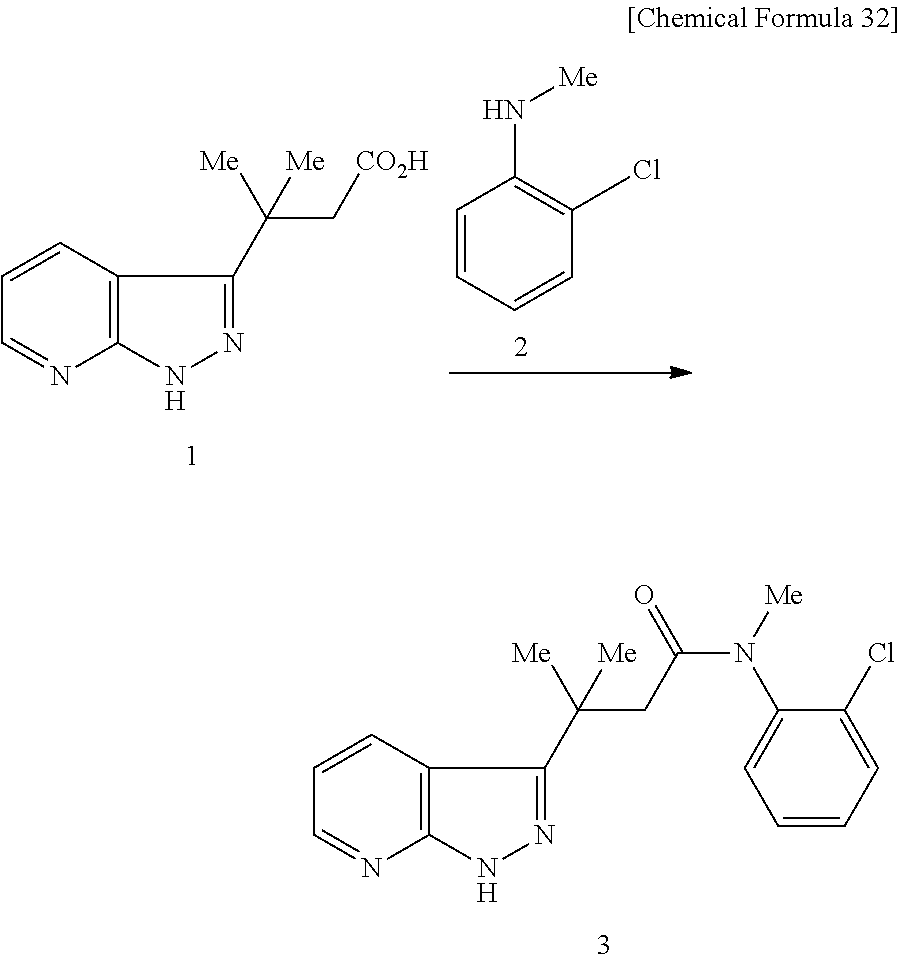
C1=CC=CC(Cl)=C1N[Me].C1=CC2=C(N=C1)NN=C2C(C[CO2H])([Me])[Me].C(N([Me])C1=CC=CC=C1Cl)(=O)CC([Me])([Me])C1=NNC2=C1C=CC=N2
